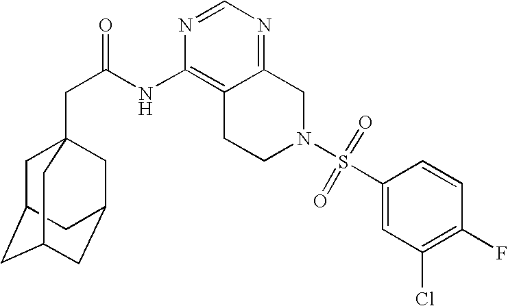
C1C2CC3CC(CC1(CC(=O)NC1=C4C(=NC=N1)CN(S(C1=CC(Cl)=C(F)C=C1)(=O)=O)CC4)C3)C2
